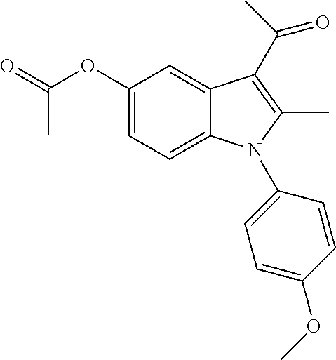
C1(OC(=O)C)=CC=C2C(=C1)C(C(=O)C)=C(C)N2C1=CC=C(OC)C=C1
